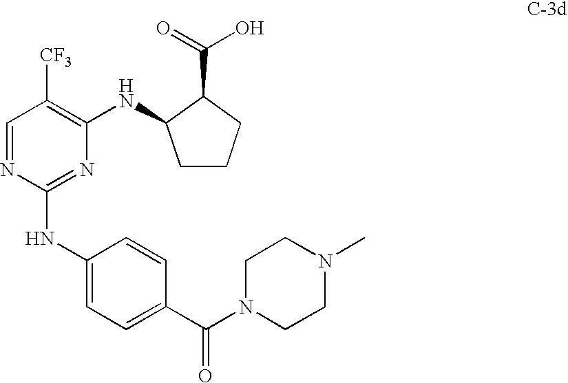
C1=NC(NC2=CC=C(C(=O)N3CCN(C)CC3)C=C2)=NC(NC2CCCC2C(=O)O)=C1[CF3]
